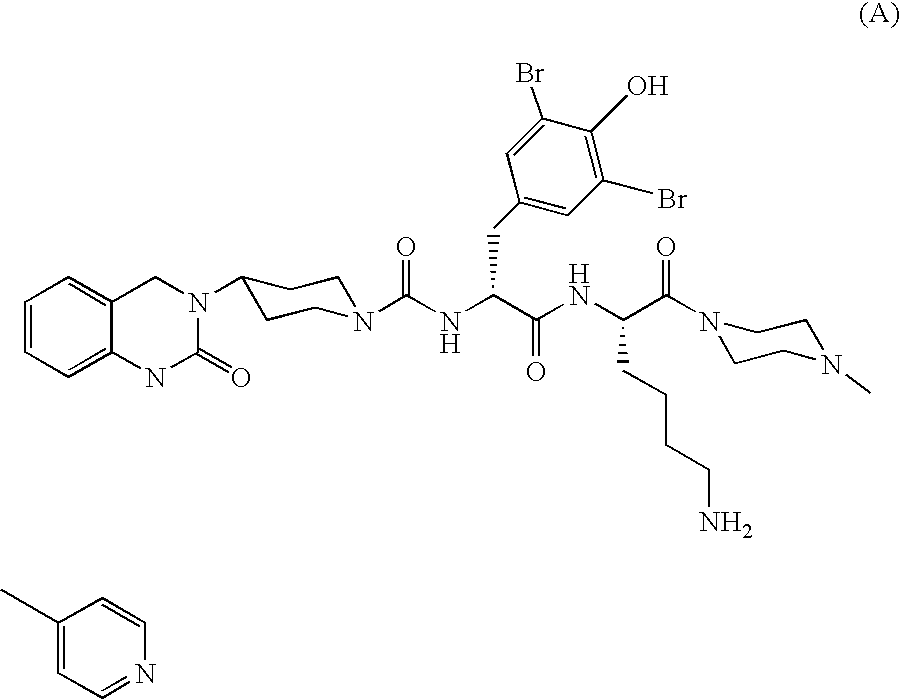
C1(C)=CC=NC=C1.C1=CC=C2C(=C1)CN(C1CCN(C(NC(C(=O)NC(CCCCN)C(N3CCN(C)CC3)=O)CC3=CC(Br)=C(O)C(Br)=C3)=O)CC1)C(=O)N2
